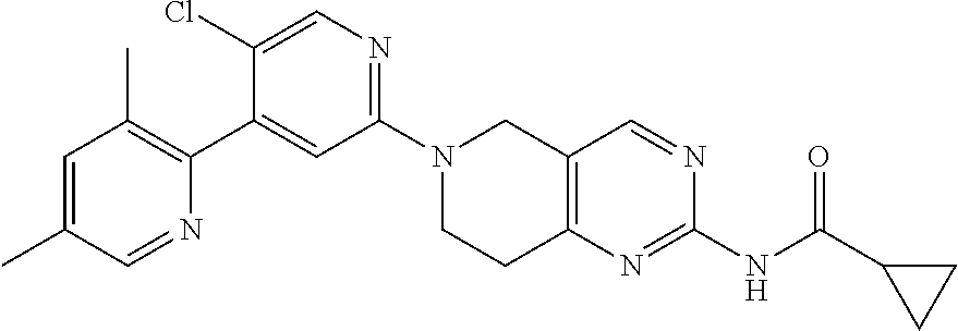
N1(C2=NC=C(Cl)C(C3=C(C)C=C(C)C=N3)=C2)CCC2=C(C1)C=NC(NC(C1CC1)=O)=N2
